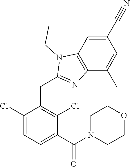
C1(Cl)=CC=C(C(N2CCOCC2)=O)C(Cl)=C1CC1=NC2=C(N1CC)C=C(C#N)C=C2C
